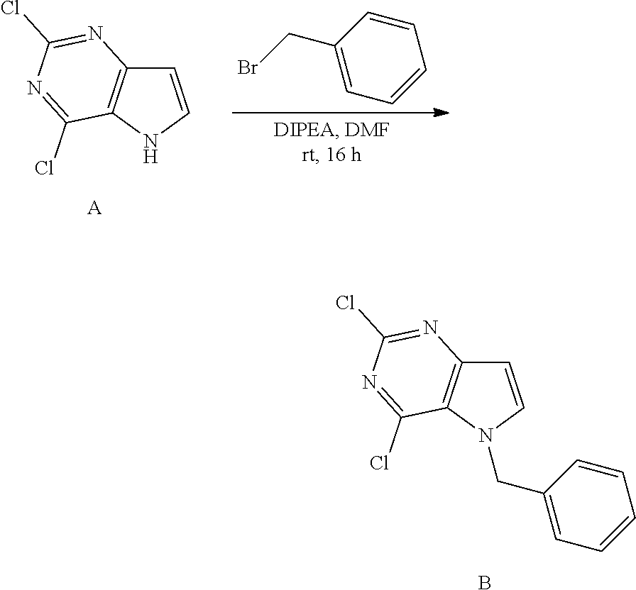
C1=CN(CC2=CC=CC=C2)C2=C1N=C(Cl)N=C2Cl.B.C1=CNC2=C1N=C(Cl)N=C2Cl.[A].C1(CBr)=CC=CC=C1
